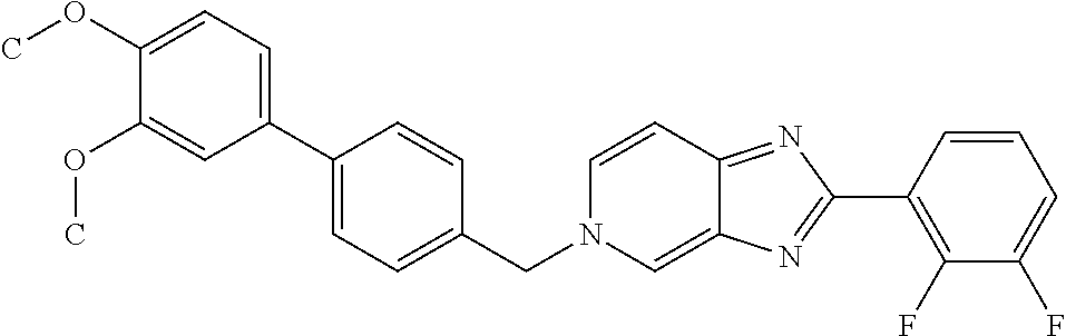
C1(OC)=CC=C(C2=CC=C(CN3C=C4C(=NC(C5=C(F)C(F)=CC=C5)=N4)C=C3)C=C2)C=C1OC
